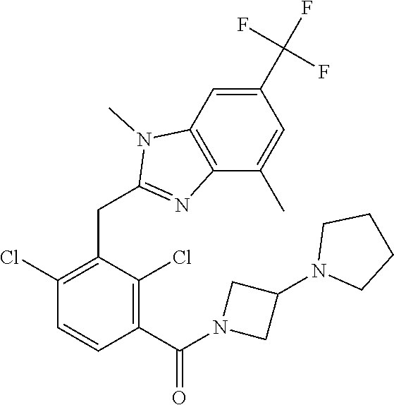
C1(Cl)=C(CC2=NC3=C(C=C(C(F)(F)F)C=C3C)N2C)C(Cl)=C(C(=O)N2CC(N3CCCC3)C2)C=C1
